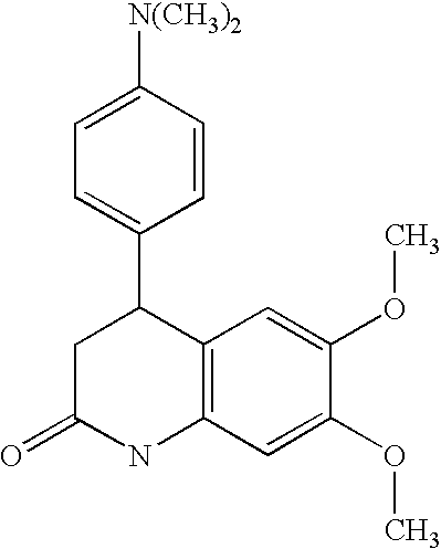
C1=C([N(CH3)2])C=CC(C2CC(=O)NC3=C2C=C(OC)C(OC)=C3)=C1
